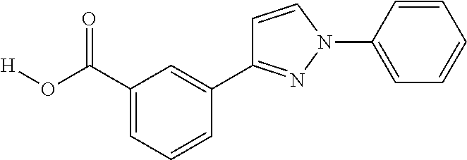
C1=CC(N2N=C(C3=CC(C(O[H])=O)=CC=C3)C=C2)=CC=C1
